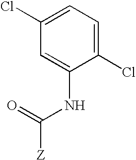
ClC1=CC=C(Cl)C(NC(=O)[Z])=C1
